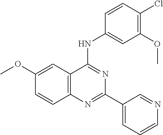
C1(OC)=CC2=C(C=C1)N=C(C1=CC=CN=C1)N=C2NC1=CC(OC)=C(Cl)C=C1
